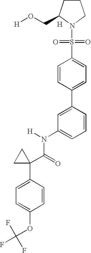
C1=C(C2=CC=C(S(=O)(=O)N3C(CO[H])CCC3)C=C2)C=CC=C1N(C(C1(C2=CC=C(OC(F)(F)F)C=C2)CC1)=O)[H].[H]
